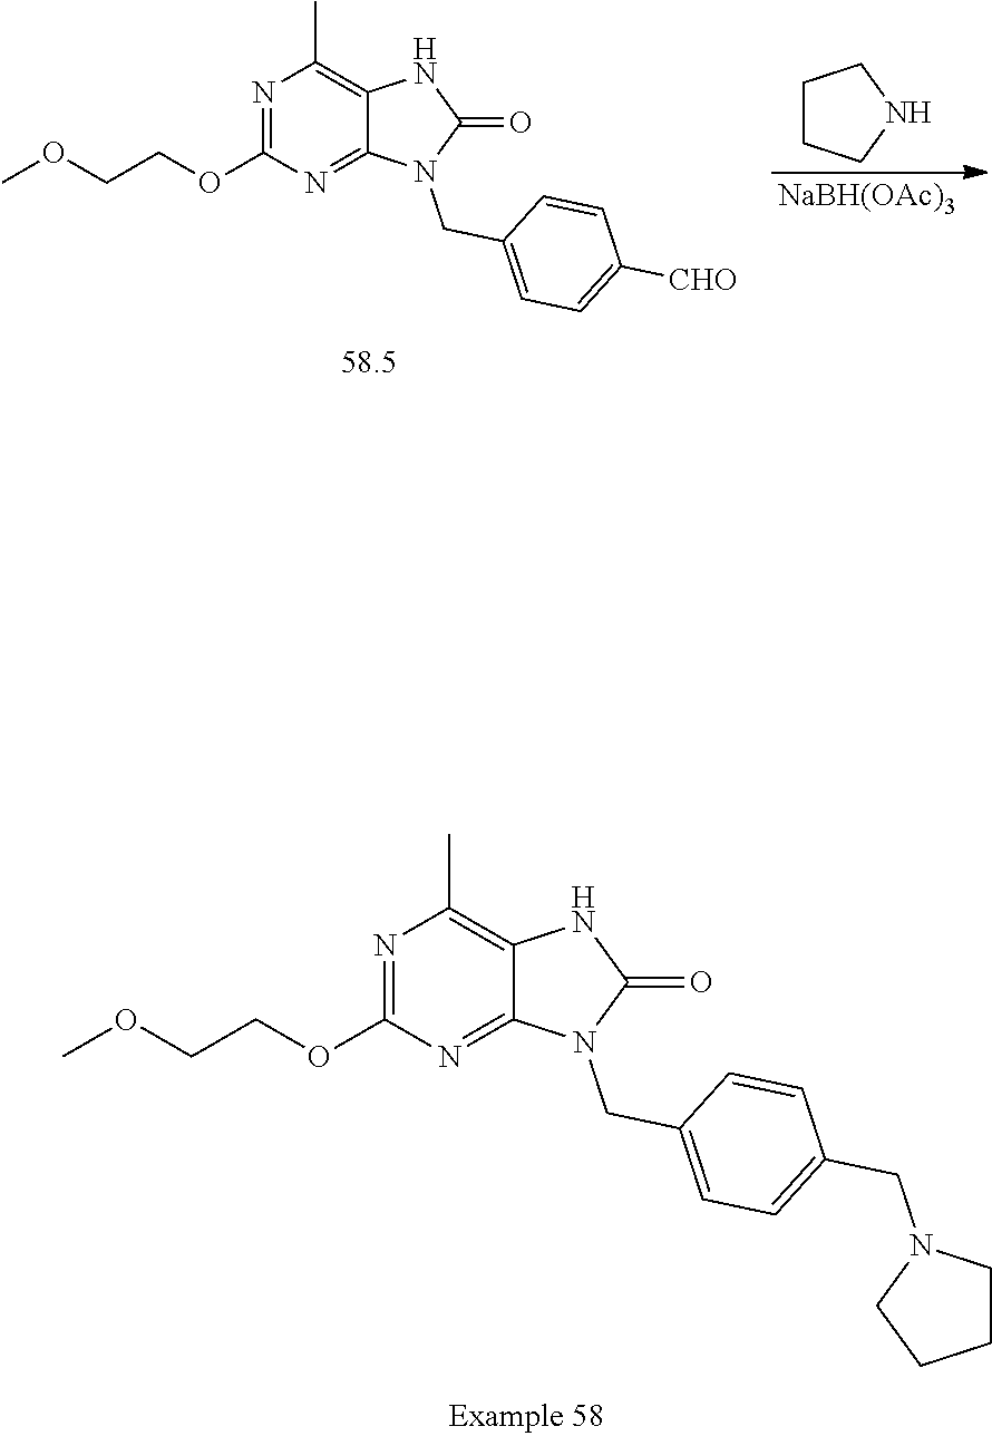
N1=C(OCCOC)N=C2C(=C1C)NC(=O)N2CC1=CC=C([CHO])C=C1.[NaBH(OAc)3].C1CCNC1.N1=C(OCCOC)N=C2C(=C1C)NC(=O)N2CC1=CC=C(CN2CCCC2)C=C1
